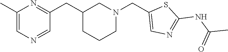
C1(CC2CCCN(CC3=CN=C(NC(=O)C)S3)C2)=NC(C)=CN=C1
